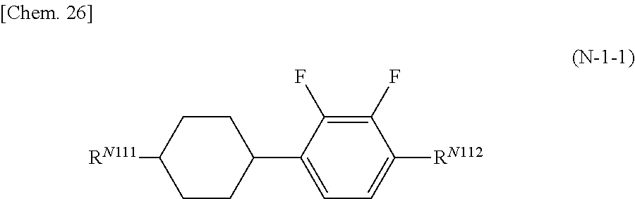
C1CC(C2=CC=C([RN112])C(F)=C2F)CCC1[RN111]
